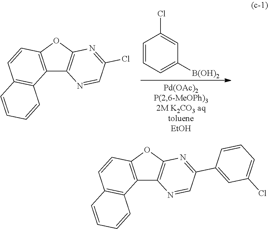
C1=CC=C([B(OH)2])C=C1Cl.C12=C(OC3=C1N=CC(Cl)=N3)C=CC1=C2C=CC=C1.C12=C(OC3=C1N=CC(C1=CC(Cl)=CC=C1)=N3)C=CC1=C2C=CC=C1
